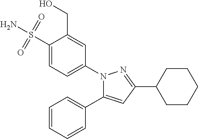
C1(S(N)(=O)=O)=CC=C(N2N=C(C3CCCCC3)C=C2C2=CC=CC=C2)C=C1CO
